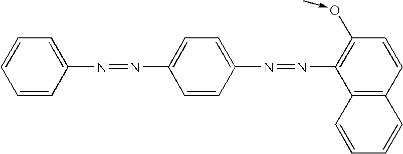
C1=CC(N=NC2=CC=C(N=NC3=C(O<-C)C=CC4=C3C=CC=C4)C=C2)=CC=C1
